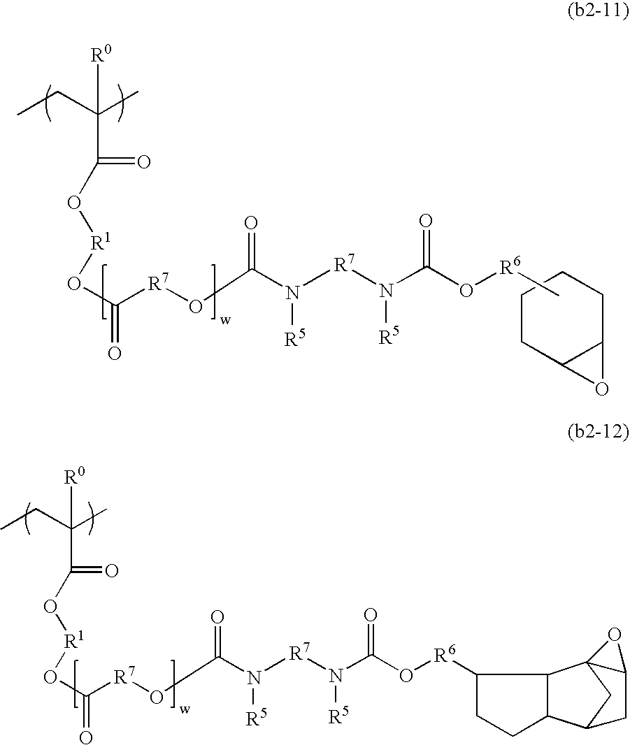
O(C([R7]OC(N([R7]N(C(O[R6]C1C2C(CC1)C1CC23C(C1)O3)=O)[R5])[R5])=O)=O)[R1]OC(C(C)(CC)[R0])=O.O(C([R7]OC(N([R7]N(C(O[R6]C)=O)[R5])[R5])=O)=O)[R1]OC(C(C)(CC)[R0])=O.C1CC2C(CC1)O2
